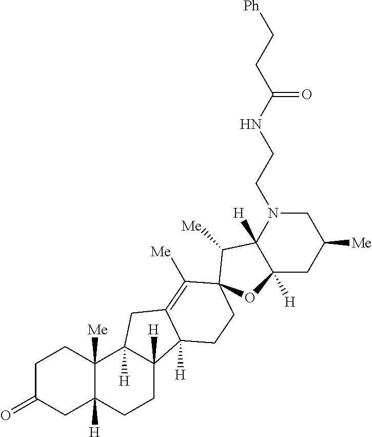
C1C(=O)CC2([H])C([Me])(C1)C1([H])C([H])(CC2)C2([H])C(=C([Me])C3(C([Me])C4([H])C([H])(CC([Me])CN4CCNC(CC[Ph])=O)O3)CC2)C1
